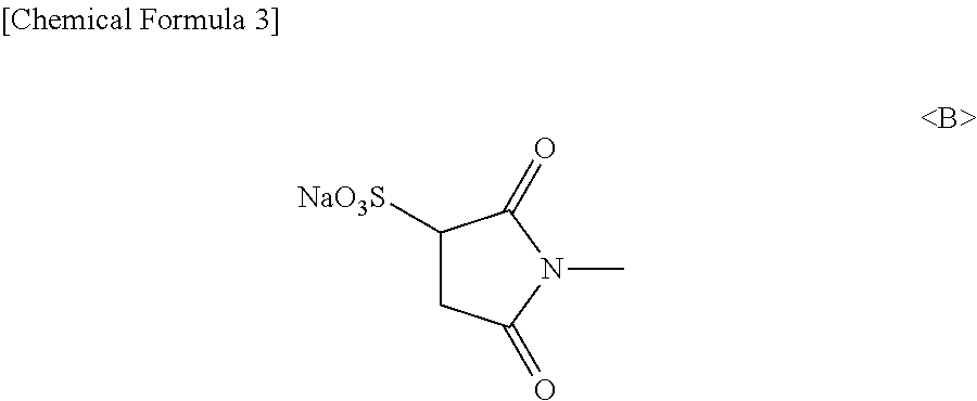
C1([NaO3S])CC(=O)N(C)C1=O
